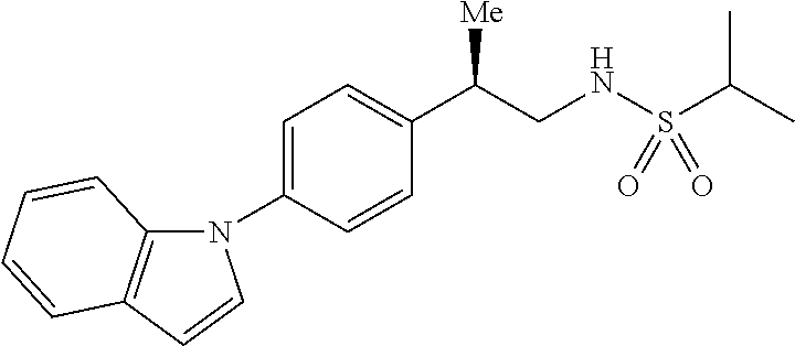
N1(C2=CC=C(C(CNS(C(C)C)(=O)=O)[Me])C=C2)C2=C(C=C1)C=CC=C2
